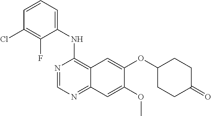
N1=CN=C2C(=C1NC1=CC=CC(Cl)=C1F)C=C(OC1CCC(=O)CC1)C(OC)=C2
